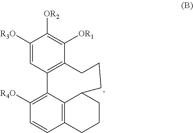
C12=C(C([OR1])=C([OR2])C([R3O])=C1)CCCC1C3=C(C=CC([R4O])=C23)CCC1
